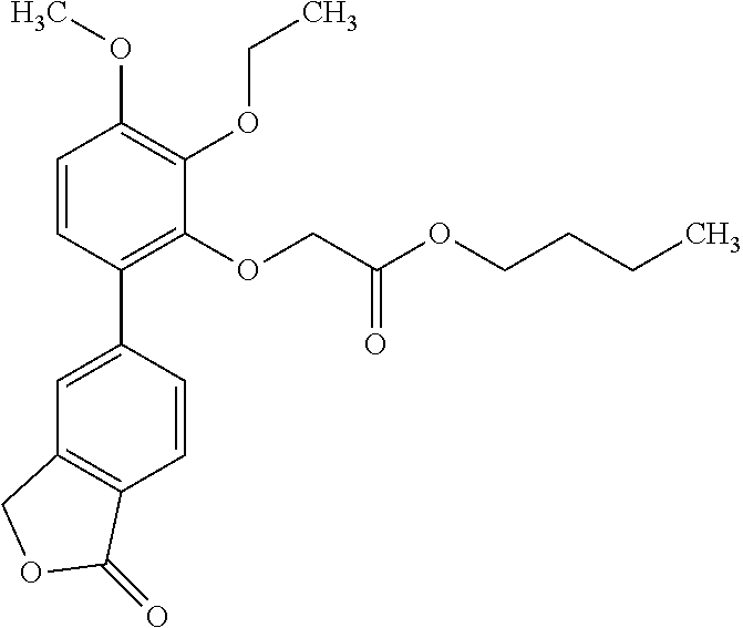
C1=C(C2=C(OCC(OCCCC)=O)C(OCC)=C(OC)C=C2)C=CC2=C1COC2=O
